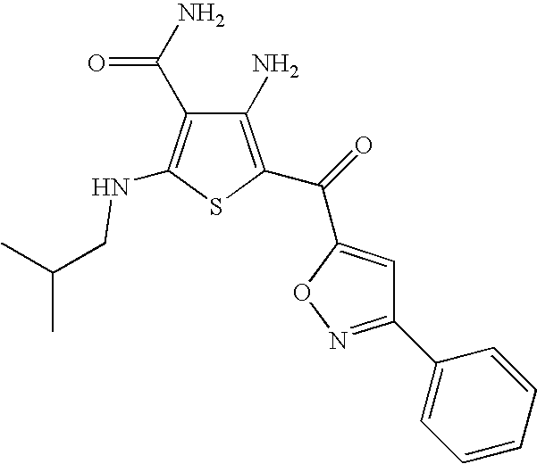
C1(N)=C(C(=O)C2=CC(C3=CC=CC=C3)=NO2)SC(NCC(C)C)=C1C(N)=O
